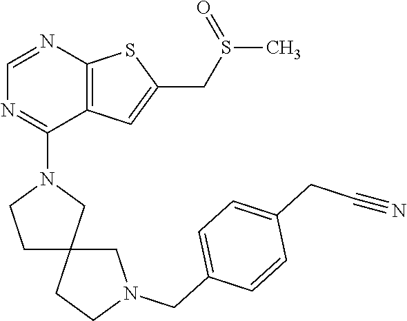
C1=NC2=C(C(N3CCC4(C3)CN(CC3=CC=C(CC#N)C=C3)CC4)=N1)C=C(CS(C)=O)S2
